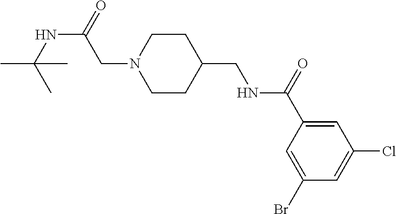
N1(CC(NC(C)(C)C)=O)CCC(CNC(C2=CC(Cl)=CC(Br)=C2)=O)CC1
